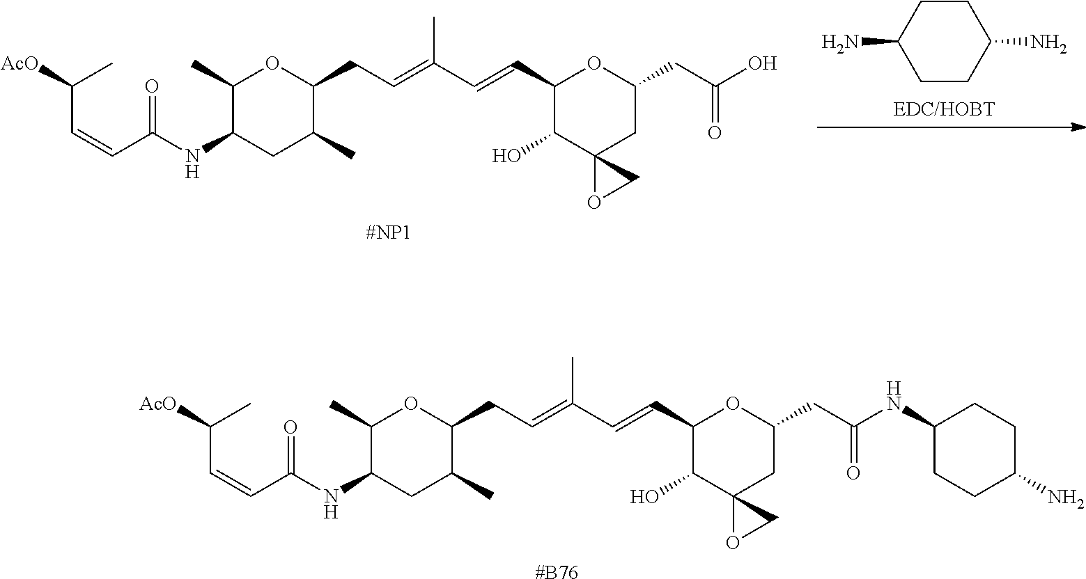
[AcO]C(C)C=CC(=O)NC1C(C)OC(CC=C(C=CC2OC(CC(NC3CCC(N)CC3)=O)CC3(C2O)OC3)C)C(C)C1.[#B76].C1CC(N)CCC1N.[AcO]C(C)C=CC(=O)NC1C(C)OC(CC=C(C=CC2OC(CC(O)=O)CC3(C2O)OC3)C)C(C)C1.[#NP1]
